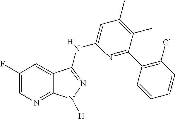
C1(F)=CN=C2C(=C1)C(NC1=CC(C)=C(C)C(C3=C(Cl)C=CC=C3)=N1)=NN2[H].[H]
